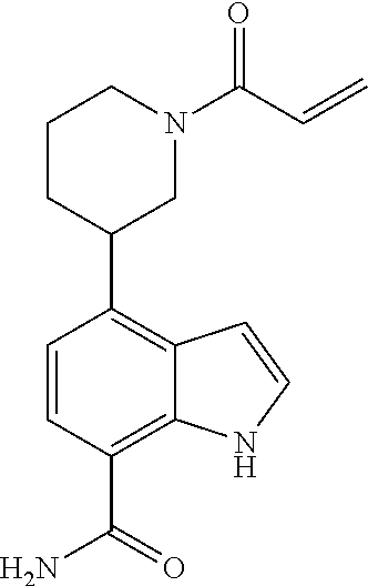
C1(C2CCCN(C(=O)C=C)C2)=C2C(=C(C(=O)N)C=C1)NC=C2
